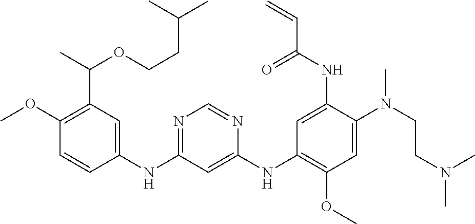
C1(NC2=CC(C(C)OCCC(C)C)=C(OC)C=C2)=NC=NC(NC2=C(OC)C=C(N(CCN(C)C)C)C(NC(C=C)=O)=C2)=C1
